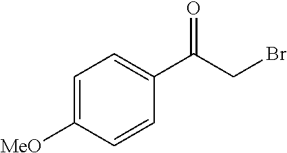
C1=CC([MeO])=CC=C1C(CBr)=O
